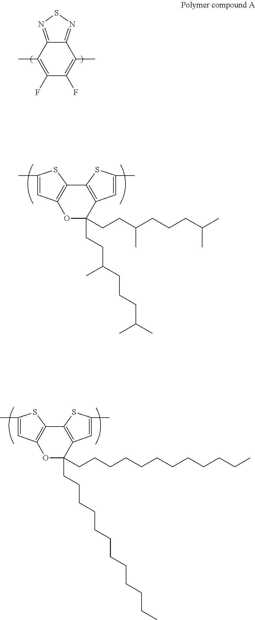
C12=NSN=C1C(C)=C(F)C(F)=C2C.C1(C)=CC2=C(S1)C1=C(C=C(C)S1)C(CCC(CCCC(C)C)C)(CCC(C)CCCC(C)C)O2.C1(C)=CC2=C(S1)C1=C(C=C(C)S1)C(CCCCCCCCCCCC)(CCCCCCCCCCCC)O2
